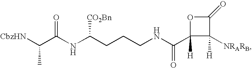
N(C(C1([H])C([NRARB])([H])C(=O)O1)=O)CCCC(NC(C([CbzHN])C)=O)[CO2Bn]
